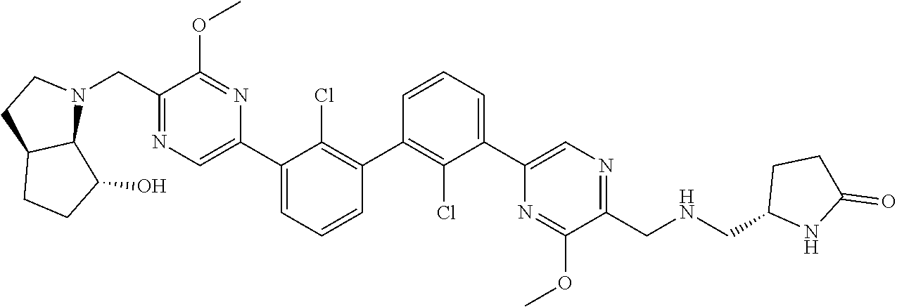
C1(C2=C(Cl)C(C3=CN=C(CN4CCC5C4C(O)CC5)C(OC)=N3)=CC=C2)=C(Cl)C(C2=CN=C(CNCC3NC(=O)CC3)C(OC)=N2)=CC=C1
